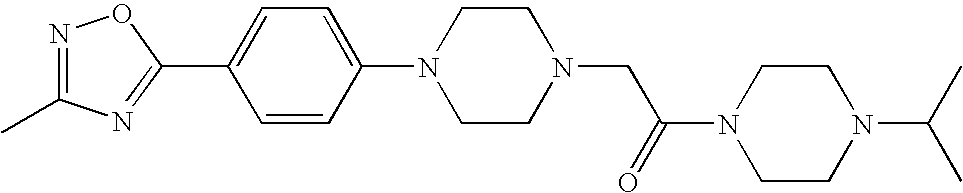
CC(C)N1CCN(C(=O)CN2CCN(C3=CC=C(C4=NC(C)=NO4)C=C3)CC2)CC1
